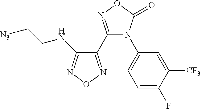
C1(C2=NOC(=O)N2C2=CC=C(F)C([CF3])=C2)=NON=C1NCC[N3]
